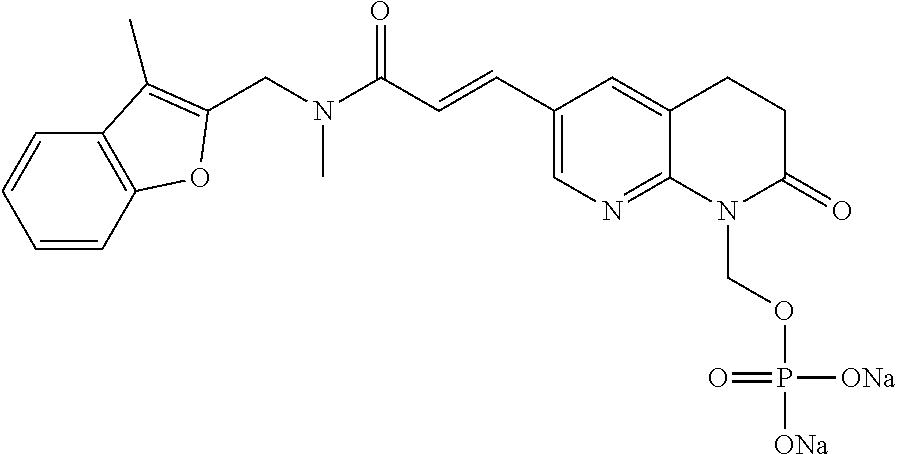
C1=CC2=C(C=C1)C(C)=C(CN(C(C=CC1=CN=C3C(=C1)CCC(=O)N3COP(=O)([ONa])[ONa])=O)C)O2
